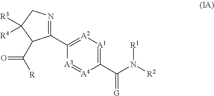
C1(C(=[G])N([R1])[R2])=[A1][A2]=C(C2=NCC([R3])([R4])C2C(=O)[R])[A3]=[A4]1
